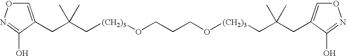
C(C(C[(CH2)3]OCCCO[(CH2)3]CC(CC1=CON=C1O)(C)C)(C)C)C1=CON=C1O
